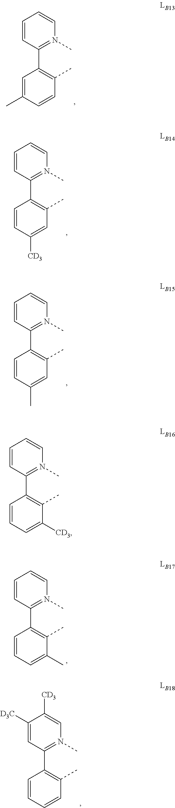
C1=CC(C2=C(C)C=CC(C)=C2)=N(C)C=C1.C1=CC(C2=C(C)C=C([CD3])C=C2)=N(C)C=C1.C1=CC(C2=C(C)C=C(C)C=C2)=N(C)C=C1.C1=CC(C2=C(C)C([CD3])=CC=C2)=N(C)C=C1.C1=CC(C2=C(C)C(C)=CC=C2)=N(C)C=C1.C1([D3C])=CC(C2=C(C)C=CC=C2)=N(C)C=C1[CD3]
